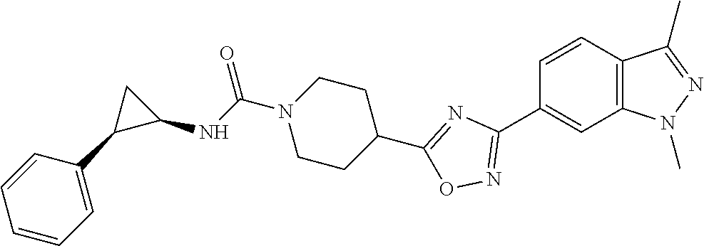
C1=CC2=C(C=C1C1=NOC(C3CCN(C(NC4C(C5=CC=CC=C5)C4)=O)CC3)=N1)N(C)N=C2C
